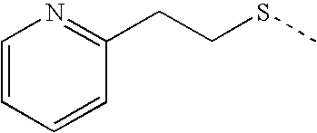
C1=CC=CC(CCSC)=N1
